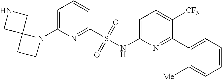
C1(S(NC2=CC=C([CF3])C(C3=CC=CC=C3[Me])=N2)(=O)=O)=NC(N2C3(CC2)CNC3)=CC=C1
